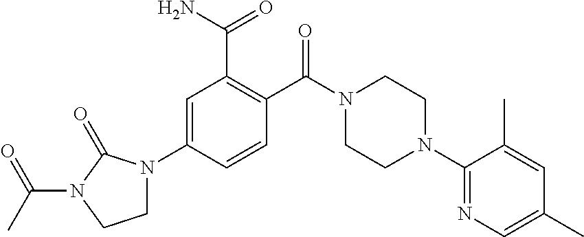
C1=C(N2CCN(C(C)=O)C2=O)C=CC(C(N2CCN(C3=NC=C(C)C=C3C)CC2)=O)=C1C(N)=O
